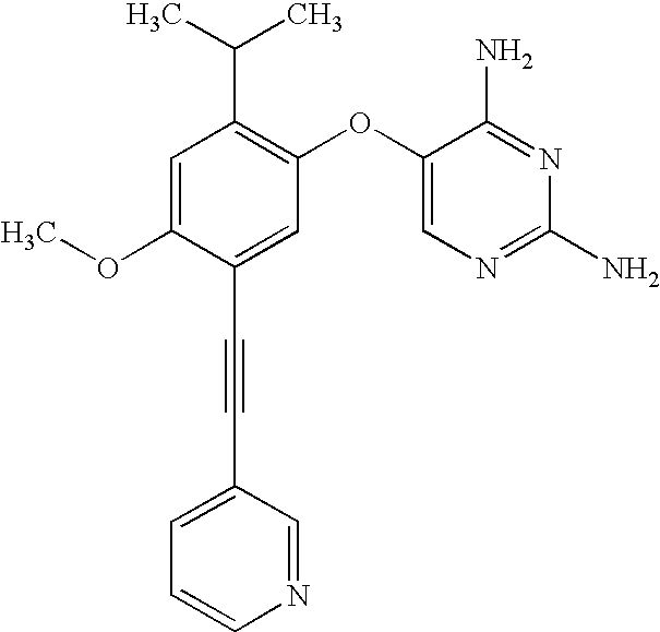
C1=C(OC)C(C#CC2=CC=CN=C2)=CC(OC2=CN=C(N)N=C2N)=C1C(C)C
